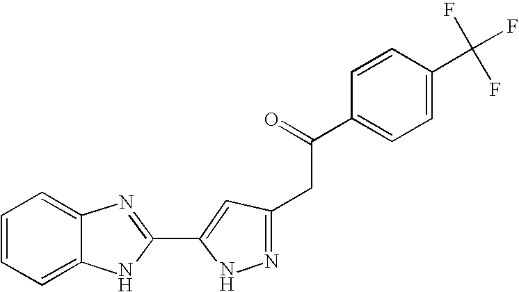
C1=C2C(=CC=C1)N=C(C1=CC(CC(C3=CC=C(C(F)(F)F)C=C3)=O)=NN1)N2
